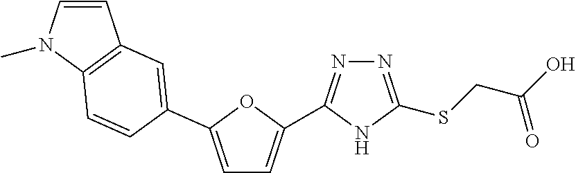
N1=C(SCC(O)=O)NC(C2=CC=C(C3=CC4=C(N(C)C=C4)C=C3)O2)=N1
